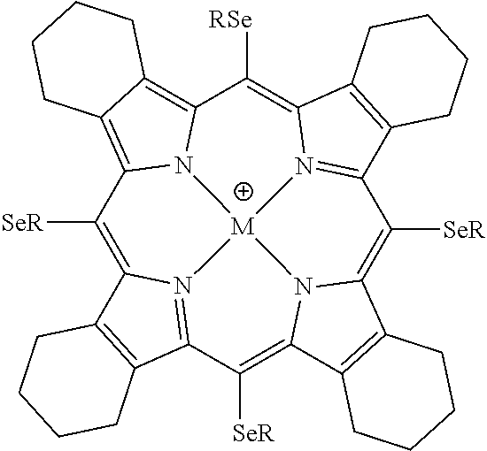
C1([SeR])=C2N3=C(C([SeR])=C4N5C(=C([SeR])C6=N7C(=C([RSe])C8=C9C(=C1N8[M]753)CCCC9)C1=C6CCCC1)C1=C4CCCC1)C1=C2CCCC1
